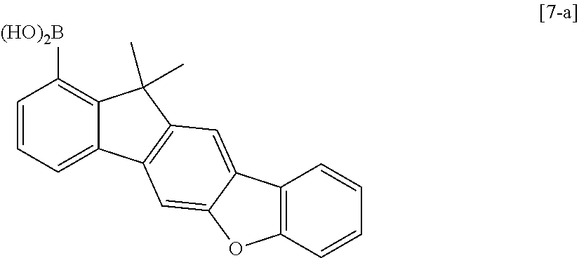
C1=CC=C2C(=C1[(HO)2B])C(C)(C)C1=C2C=C2C(=C1)C1=C(O2)C=CC=C1
